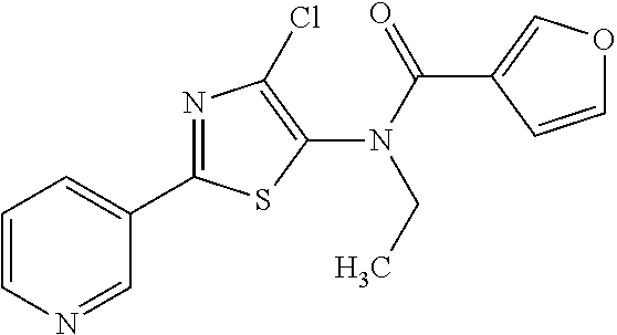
C1(C2=NC(Cl)=C(N(C(=O)C3=COC=C3)CC)S2)=CC=CN=C1
